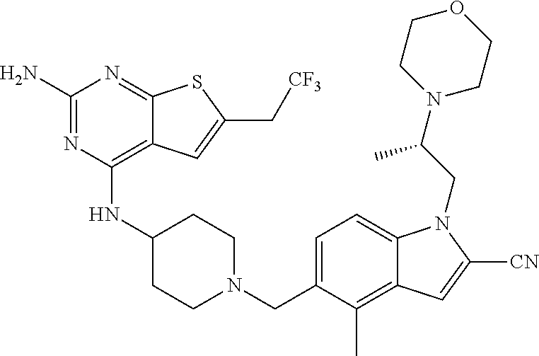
C1=C(CN2CCC(NC3=C4C(=NC(N)=N3)SC(C[CF3])=C4)CC2)C(C)=C2C(=C1)N(CC(N1CCOCC1)C)C([CN])=C2
